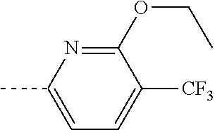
CC1=CC=C([CF3])C(OCC)=N1
